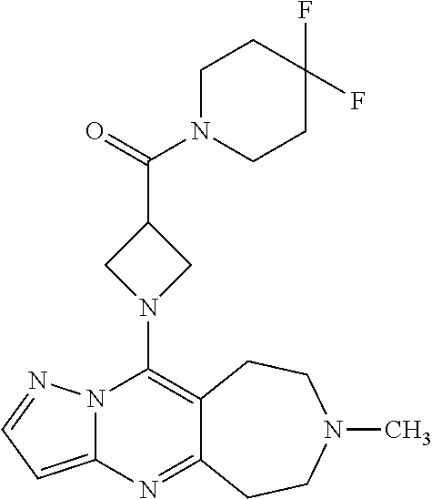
N12C(=CC=N1)N=C1C(=C2N2CC(C(=O)N3CCC(F)(F)CC3)C2)CCN(C)CC1
